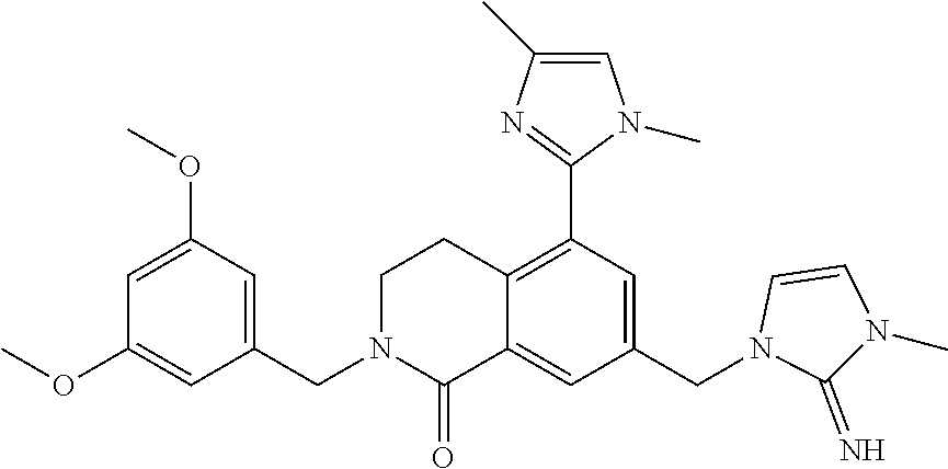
C1=C(OC)C=C(CN2CCC3=C(C4=NC(C)=CN4C)C=C(CN4C=CN(C)C4=N)C=C3C2=O)C=C1OC
